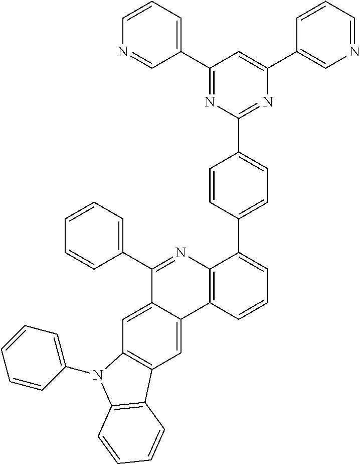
C1=C2C(=CC3=C1N(C1=CC=CC=C1)C1=C3C=CC=C1)C1=C(N=C2C2=CC=CC=C2)C(C2=CC=C(C3=NC(C4=CN=CC=C4)=CC(C4=CC=CN=C4)=N3)C=C2)=CC=C1
